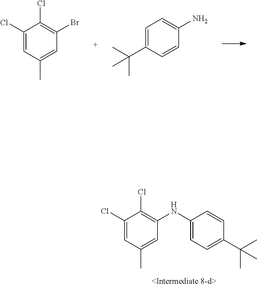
C1=C(C(C)(C)C)C=CC(NC2=C(Cl)C(Cl)=CC(C)=C2)=C1.C1(Cl)=CC(C)=CC(Br)=C1Cl.C1=CC(N)=CC=C1C(C)(C)C
